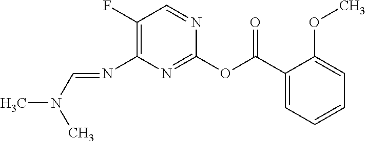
C1(OC(C2=CC=CC=C2OC)=O)=NC(N=CN(C)C)=C(F)C=N1
